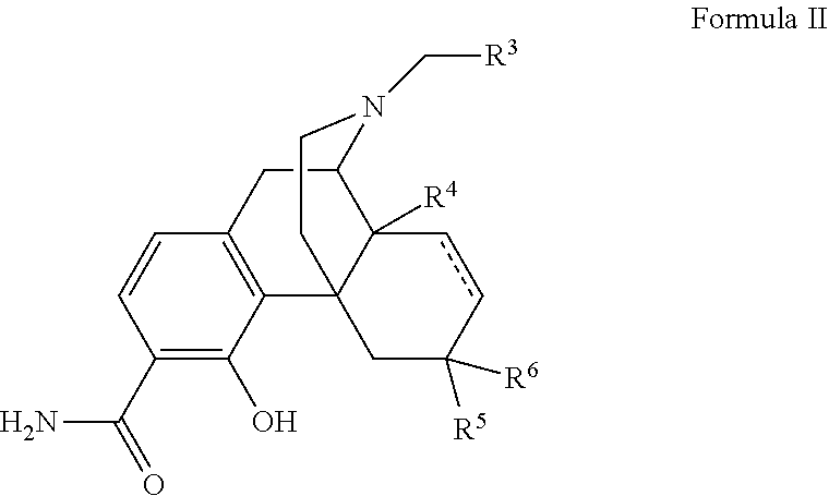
C123CC([R6])([R5])ccC1([R4])C(CC1=C2C(O)=C(C(=O)N)C=C1)N(C[R3])CC3
